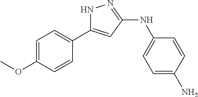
C1=C(OC)C=CC(C2=CC(NC3=CC=C(N)C=C3)=NN2)=C1
